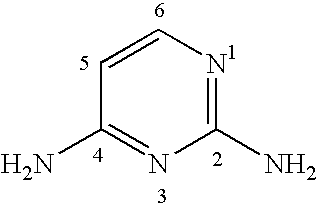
NC1=NC(N)=NC=C1
